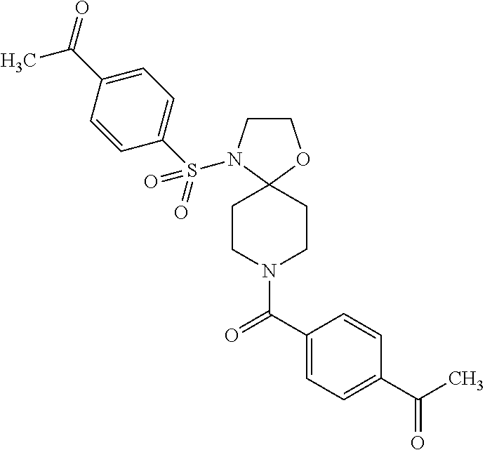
C1CN(S(C2=CC=C(C(=O)C)C=C2)(=O)=O)C2(O1)CCN(C(C1=CC=C(C(C)=O)C=C1)=O)CC2
